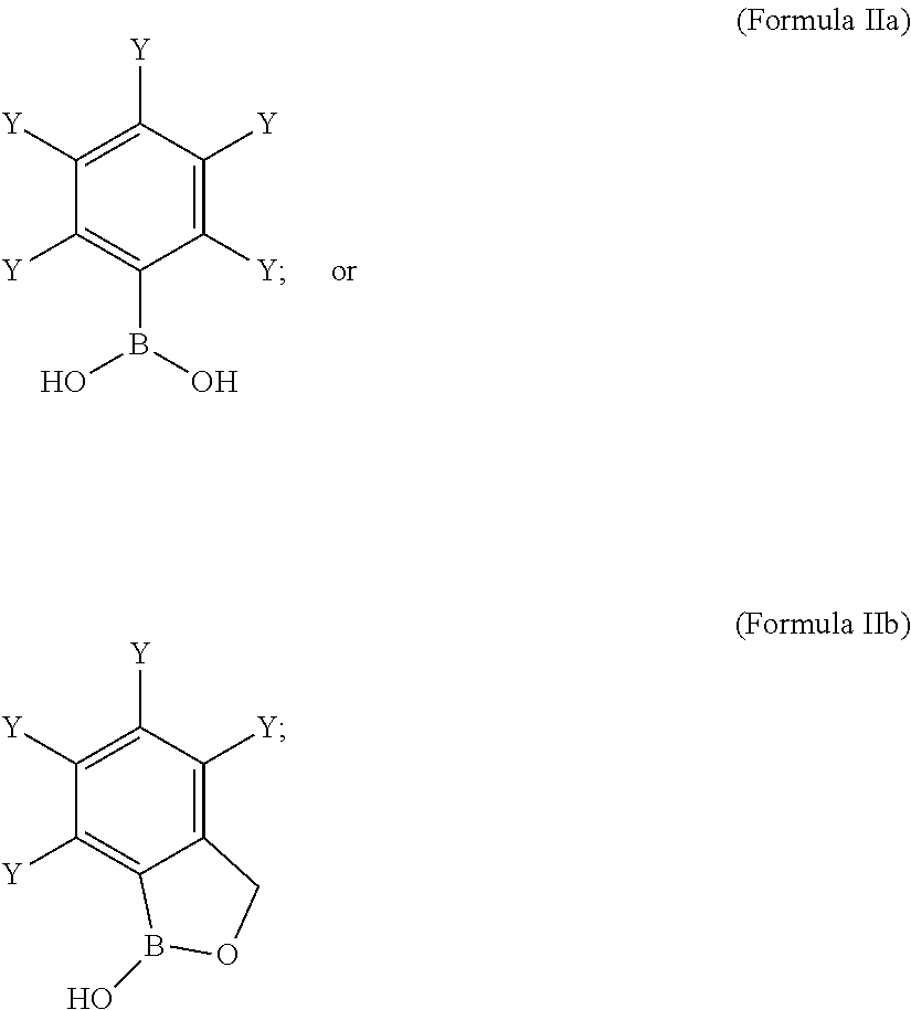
C1([Y])=C([Y])C([Y])=C([Y])C(B(O)O)=C1[Y].C1([Y])=C([Y])C([Y])=C2C(=C1[Y])B(O)OC2
